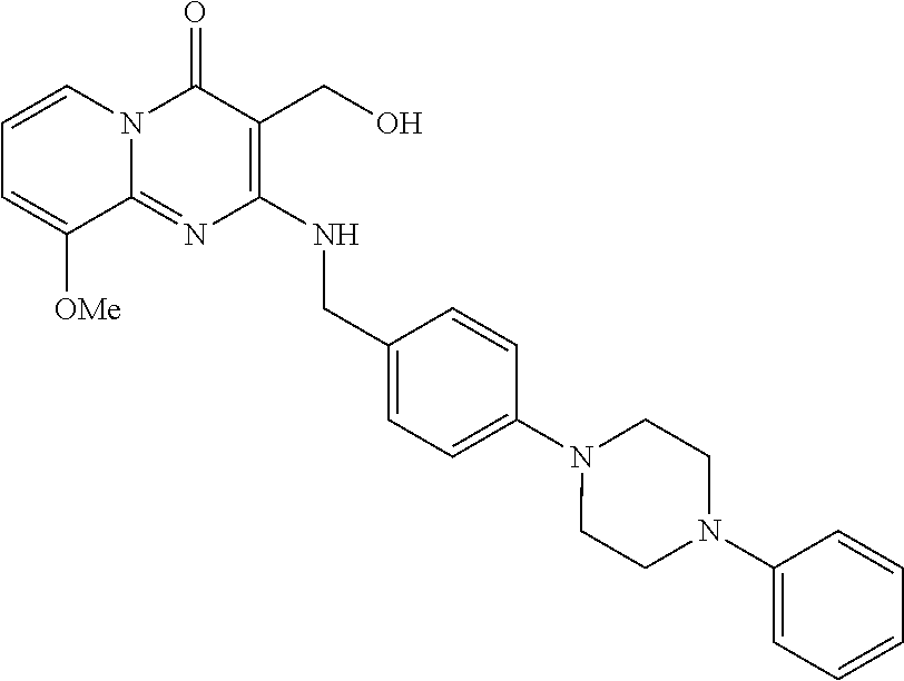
C1(NCC2=CC=C(N3CCN(C4=CC=CC=C4)CC3)C=C2)=C(CO)C(=O)N2C(=N1)C([OMe])=CC=C2
